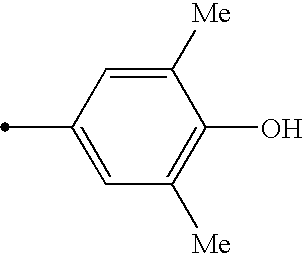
C1([Me])=CC(C)=CC([Me])=C1O
